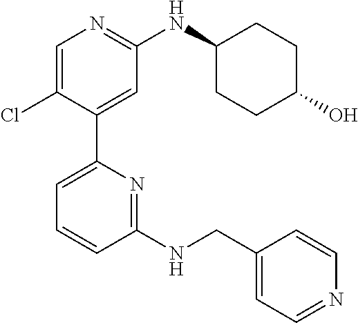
C1=C(Cl)C(C2=CC=CC(NCC3=CC=NC=C3)=N2)=CC(NC2CCC(O)CC2)=N1
